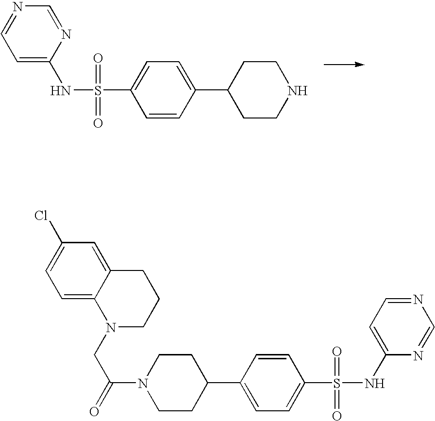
C1CNCCC1C1=CC=C(S(=O)(=O)NC2=CC=NC=N2)C=C1.C1=CC(C2CCN(C(=O)CN3CCCC4=CC(Cl)=CC=C34)CC2)=CC=C1S(=O)(=O)NC1=CC=NC=N1
